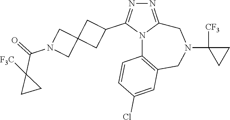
N1=C2N(C(C3CC4(C3)CN(C(=O)C3([F3C])CC3)C4)=N1)C1=C(CN(C3([CF3])CC3)C2)C=C(Cl)C=C1
